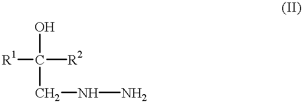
[R1]C([R2])(O)CNN
